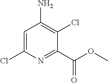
C1=C(Cl)N=C(C(OC)=O)C(Cl)=C1N
